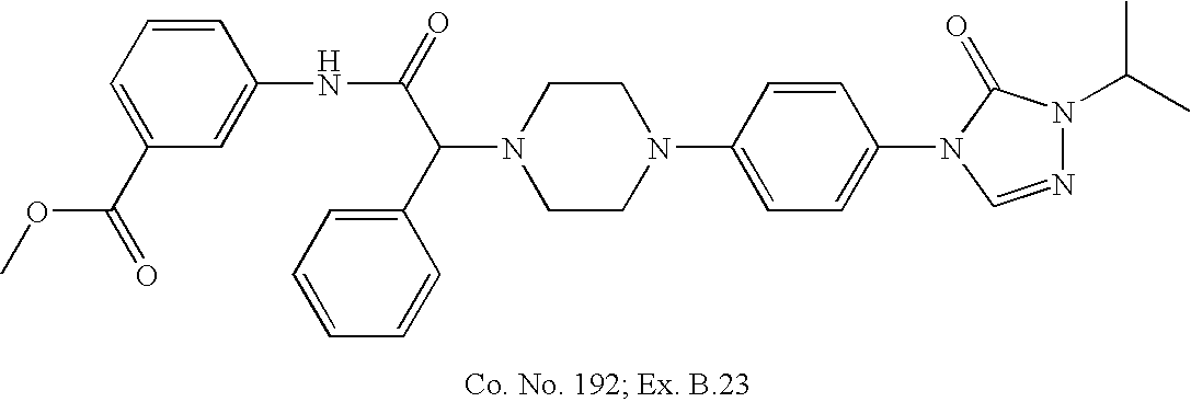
N1(C(C2=CC=CC=C2)C(=O)NC2=CC(C(=O)OC)=CC=C2)CCN(C2=CC=C(N3C=NN(C(C)C)C3=O)C=C2)CC1
